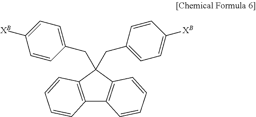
C12=C(C(CC3=CC=C([XB])C=C3)(CC3=CC=C([XB])C=C3)C3=C1C=CC=C3)C=CC=C2
